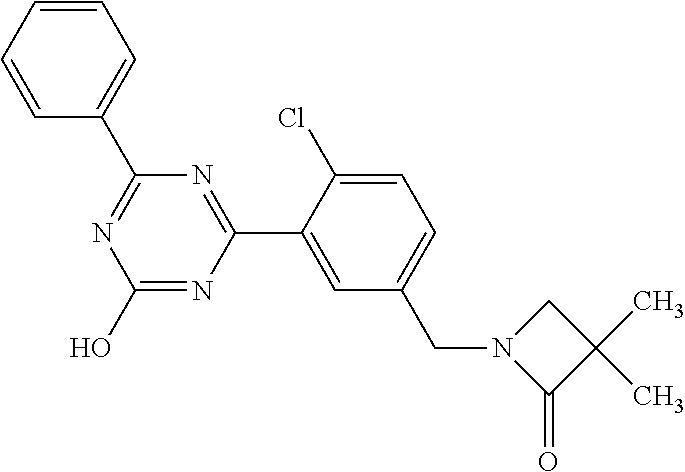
N1=C(C2=CC=CC=C2)N=C(C2=CC(CN3C(=O)C(C)(C)C3)=CC=C2Cl)N=C1O
